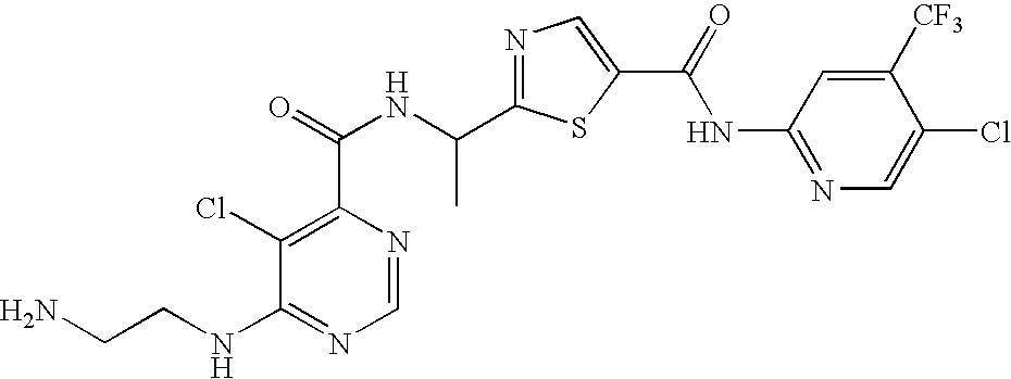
N1=C(C(NC(=O)C2=C(Cl)C(NCCN)=NC=N2)C)SC(C(=O)NC2=NC=C(Cl)C([CF3])=C2)=C1
